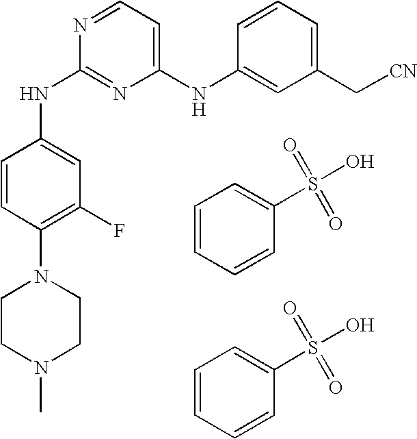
N(C1=NC(NC2=CC(C[CN])=CC=C2)=CC=N1)C1=CC(F)=C(N2CCN(C)CC2)C=C1.C1=CC=CC(S(=O)(=O)O)=C1.C1=CC=CC(S(=O)(=O)O)=C1
